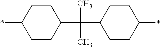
C1CC(C(C2CCC(*)CC2)(C)C)CCC1*
